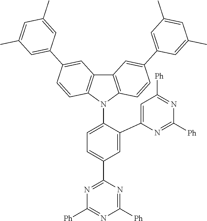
C1=C(C2=CC([Ph])=NC([Ph])=N2)C(N2C3=C(C4=C2C=CC(C2=CC(C)=CC(C)=C2)=C4)C=C(C2=CC(C)=CC(C)=C2)C=C3)=CC=C1C1=NC([Ph])=NC([Ph])=N1
